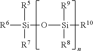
[R5][Si](O[Si]([R9])([R8])[R10])([R6])[R7]
